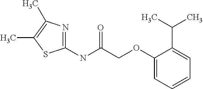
C1(NC(COC2=CC=CC=C2C(C)C)=O)=NC(C)=C(C)S1
